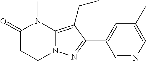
C1C(=O)N(C)C2=C(CC)C(C3=CC(C)=CN=C3)=NN2C1
